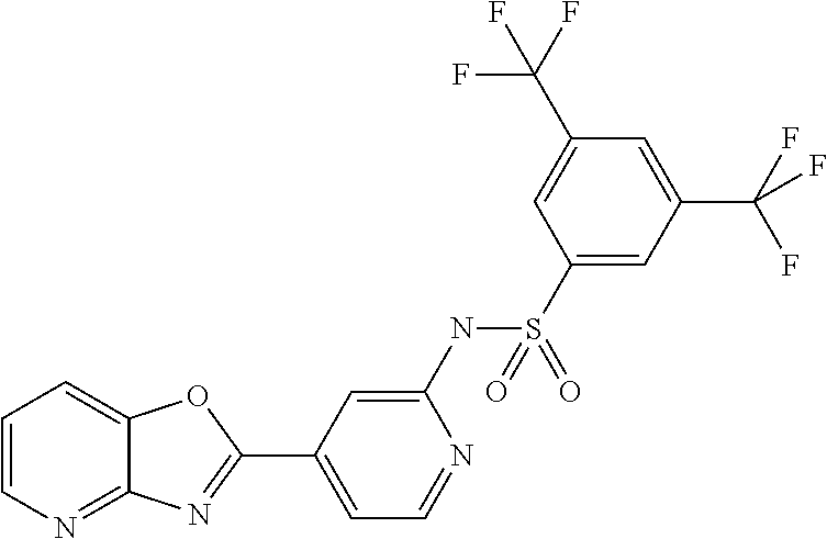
C1=CN=C2C(=C1)OC(C1=CC=NC(NS(C3=CC(C(F)(F)F)=CC(C(F)(F)F)=C3)(=O)=O)=C1)=N2
